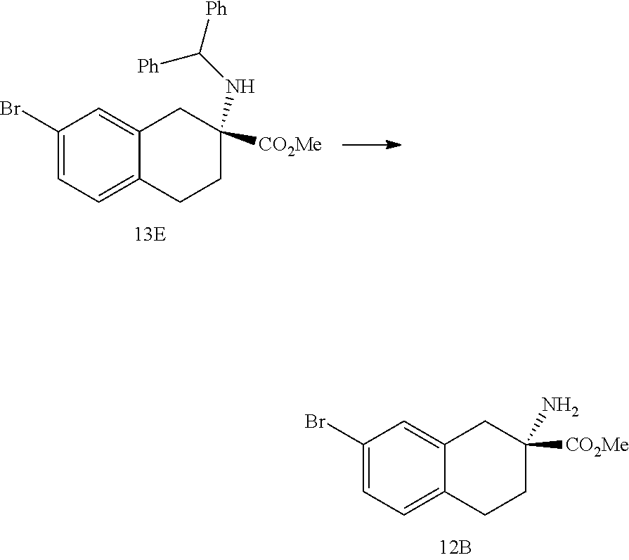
C1(Br)=CC=C2C(=C1)CC(N)([CO2Me])CC2.C1(Br)=CC=C2C(=C1)CC(NC([Ph])[Ph])([CO2Me])CC2
